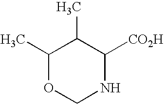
C1(C)OCNC([CO2H])C1C
